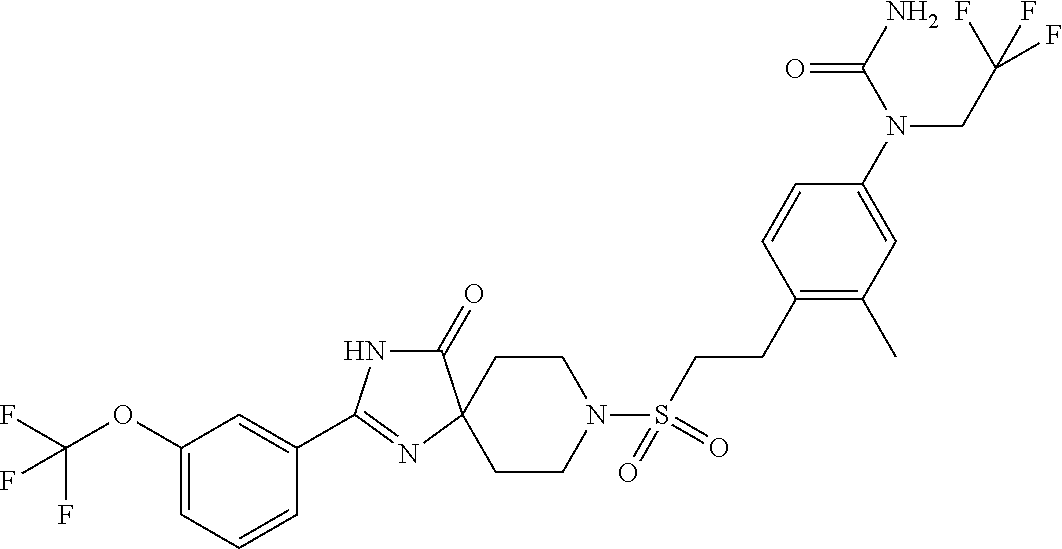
C1(C2=NC3(CCN(S(CCC4=C(C)C=C(N(C(N)=O)CC(F)(F)F)C=C4)(=O)=O)CC3)C(=O)N2)=CC(OC(F)(F)F)=CC=C1
